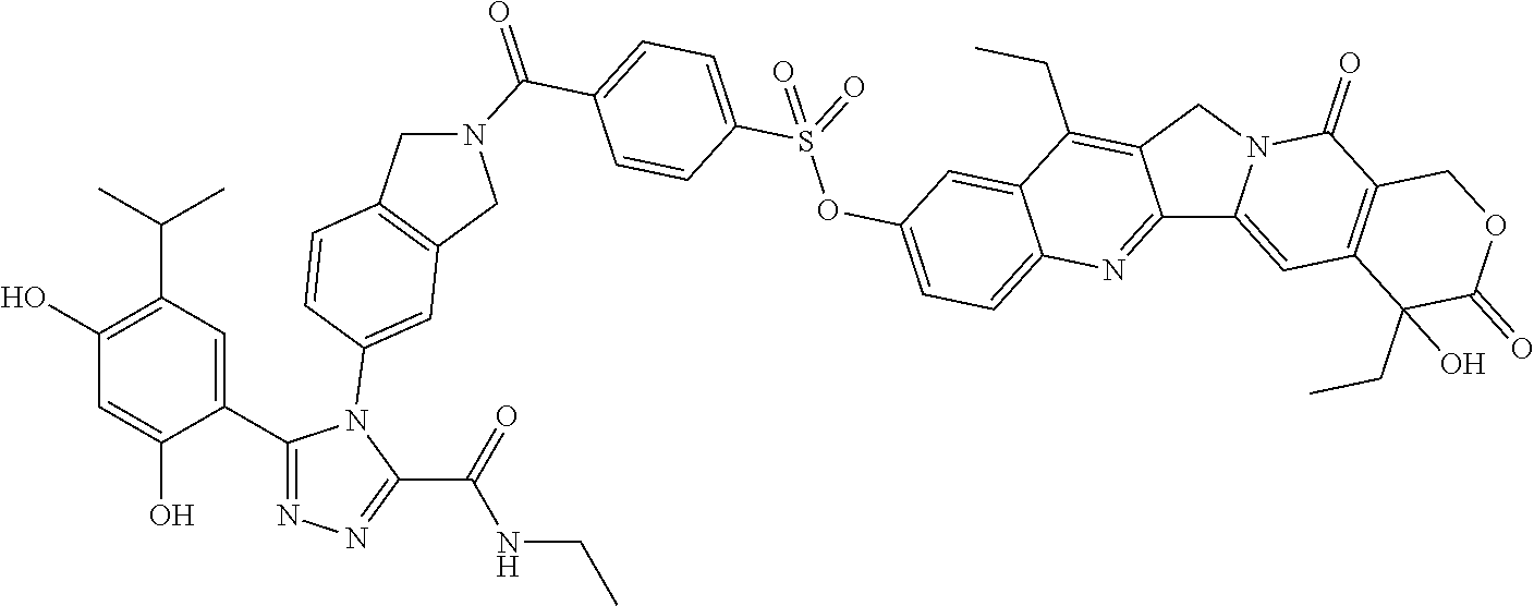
C12=NC3=CC=C(OS(=O)(C4=CC=C(C(N5CC6=C(C5)C=C(N5C(C7=CC(C(C)C)=C(O)C=C7O)=NN=C5C(NCC)=O)C=C6)=O)C=C4)=O)C=C3C(CC)=C1CN1C2=CC2=C(C1=O)COC(=O)C2(CC)O
